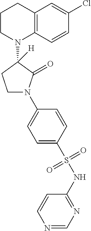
C12=C(C=CC(Cl)=C1)N(C1([H])CCN(C3=CC=C(S(NC4=NC=NC=C4)(=O)=O)C=C3)C1=O)CCC2
